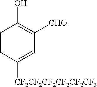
C1=CC([CF2CF2CF2CF2CF2CF3])=CC([CHO])=C1O
